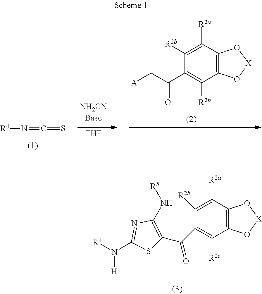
[THF].C12=C(C([R2a])=C([R2b])C(C(C[A])=O)=C1[R2b])O[X]O2.N(=C=S)[R4].C12=C(C([R2a])=C([R2b])C(C(C3=C(N[R5])N=C(N([R4])[H])S3)=O)=C1[R2c])O[X]O2
